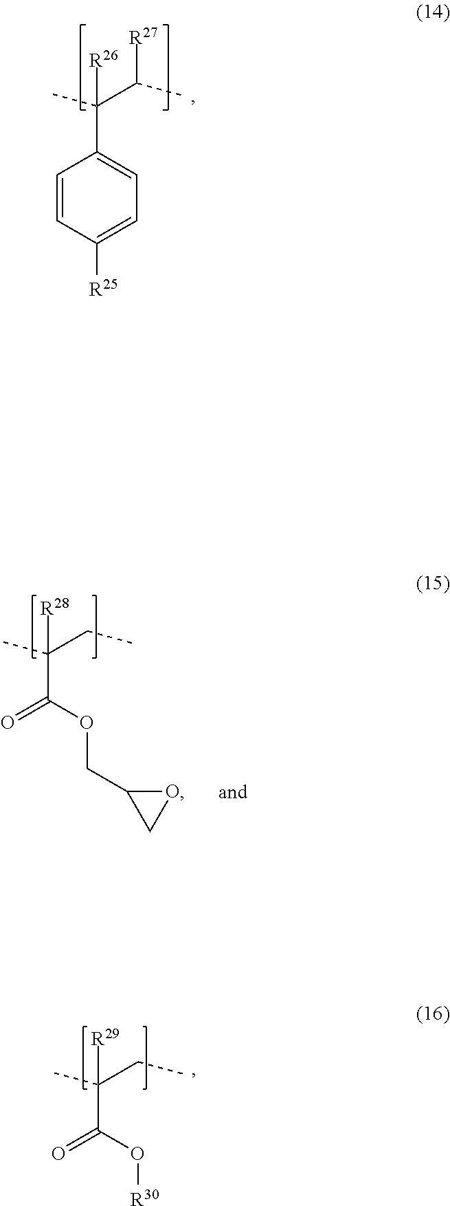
C1=CC([R25])=CC=C1C(C)(C(C)[R27])[R26].O=C(OCC1CO1)C(C)(CC)[R28].O=C(O[R30])C(C)(CC)[R29]
